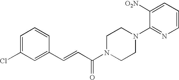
C1=C(Cl)C=C(C=CC(N2CCN(C3=NC=CC=C3[O2N])CC2)=O)C=C1
